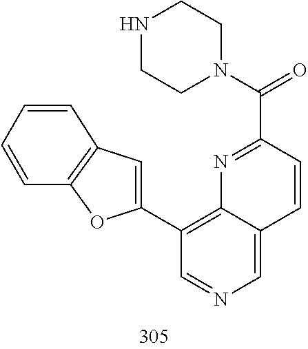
C1(C2=C3N=C(C(N4CCNCC4)=O)C=CC3=CN=C2)=CC2=C(O1)C=CC=C2
